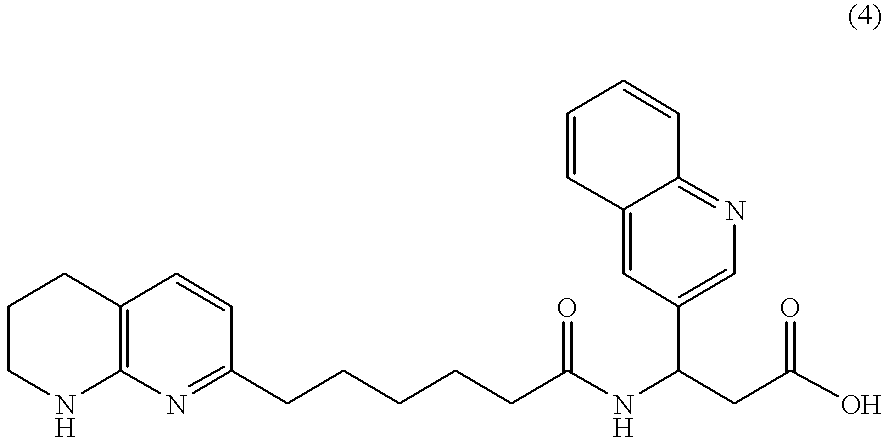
C1CNC2=C(C1)C=CC(CCCCCC(NC(CC(O)=O)C1=CN=C3C(=C1)C=CC=C3)=O)=N2
